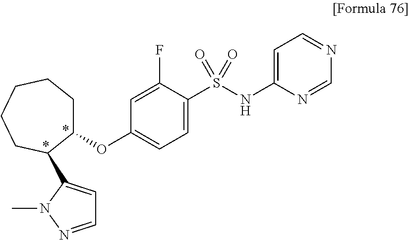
C1(OC2=CC=C(S(=O)(=O)NC3=CC=NC=N3)C(F)=C2)CCCCCC1C1=CC=NN1C
